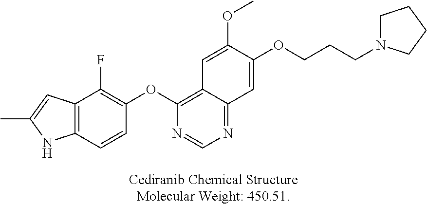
C12=C(C=CC(OC3=C4C(=NC=N3)C=C(OCCCN3CCCC3)C(OC)=C4)=C1F)NC(C)=C2
